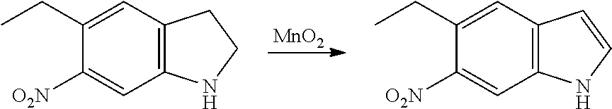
C1(CC)=CC2=C(C=C1[O2N])NCC2.[MnO2].C1(CC)=CC2=C(C=C1[O2N])NC=C2
